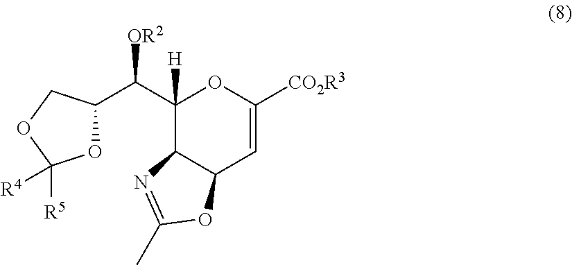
C1(C(C2OC([R5])([R4])OC2)[OR2])([H])C2C(C=C([CO2R3])O1)OC(C)=N2
